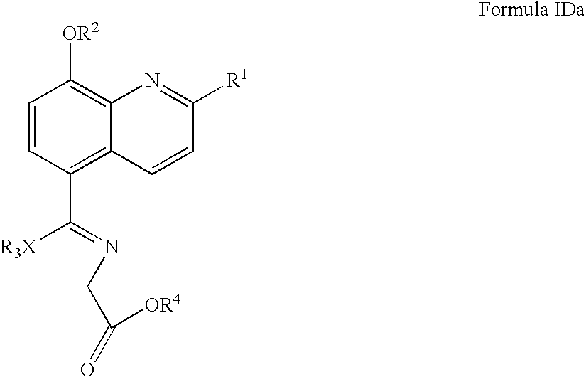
C1=CC(C([R3X])=NCC(=O)[OR4])=C2C(=C1[OR2])N=C([R1])C=C2
